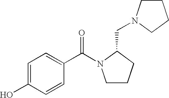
C1=C(O)C=CC(C(=O)N2CCCC2CN2CCCC2)=C1
